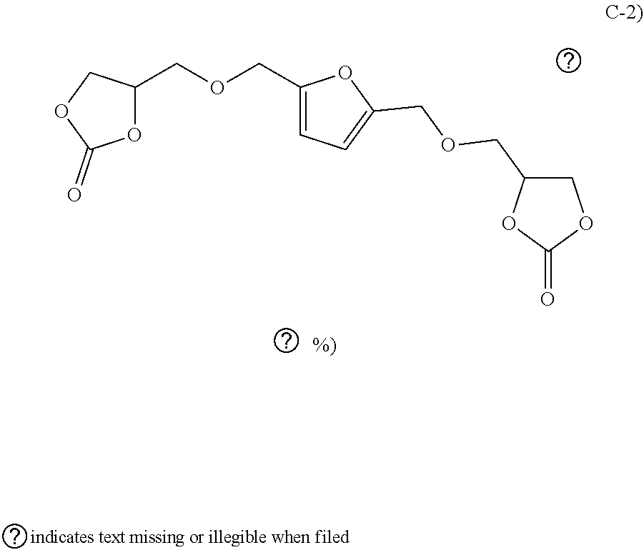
C1C(COCC2=CC=C(COCC3OC(=O)OC3)O2)OC(=O)O1
